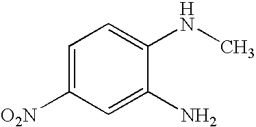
C1=C([O2N])C=C(N)C(NC)=C1
